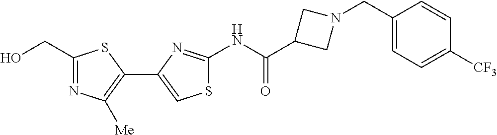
N(C(=O)C1CN(CC2=CC=C([CF3])C=C2)C1)C1=NC(C2=C([Me])N=C(CO)S2)=CS1
